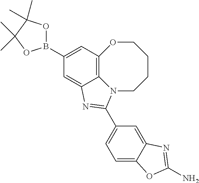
C1(B2OC(C)(C)C(C)(C)O2)=CC2=C3C(=C1)N=C(C1=CC=C4C(=C1)N=C(N)O4)N3CCCCO2
